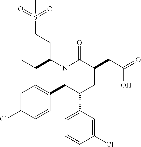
N1(C(CC)CCS(=O)(=O)C)C(C2=CC=C(Cl)C=C2)C(C2=CC=CC(Cl)=C2)CC(CC(=O)O)C1=O
